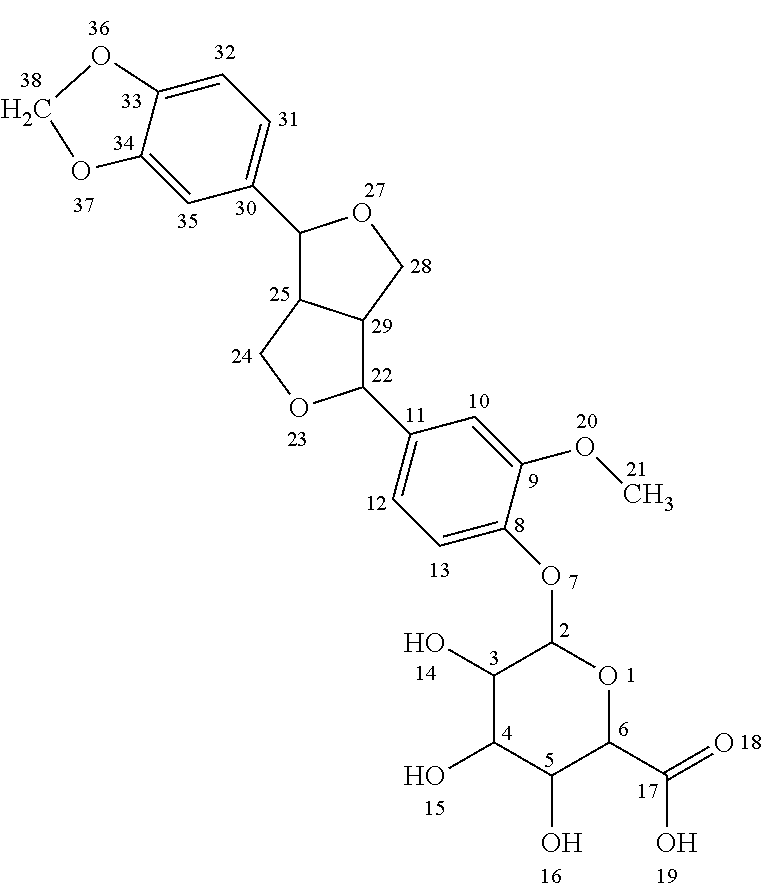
C1(C2=CC=C3C(=C2)OCO3)C2C(CO1)C(C1=CC=C(OC3OC(C(=O)O)C(O)C(O)C3O)C(OC)=C1)OC2
